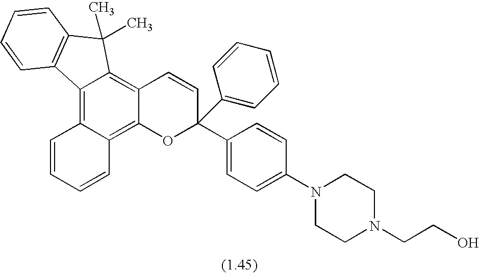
C12=C3C(=C4C(=C1C(C)(C)C1=C2C=CC=C1)C=CC(C1=CC=C(N2CCN(CCO)CC2)C=C1)(C1=CC=CC=C1)O4)C=CC=C3
